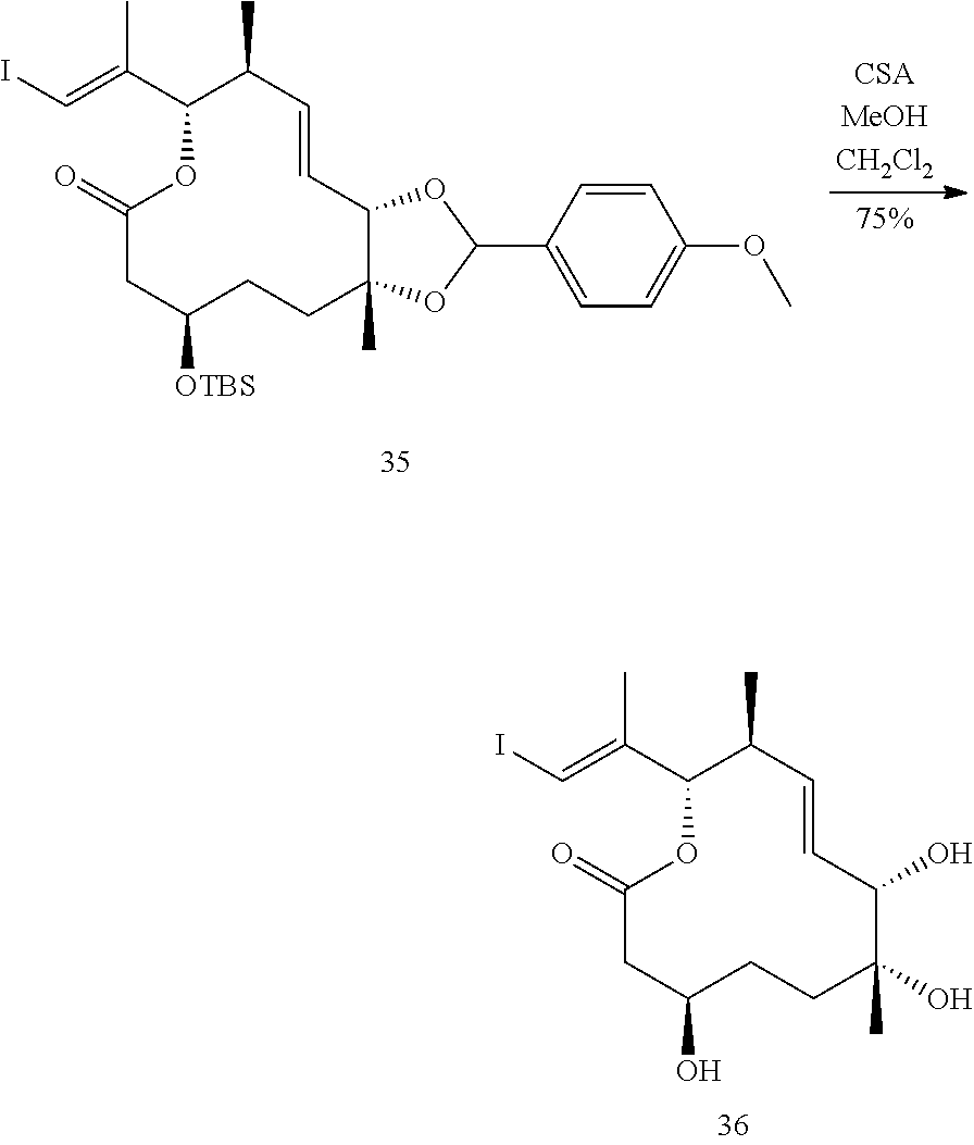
C1C([OTBS])CCC2(C)C(OC(C3=CC=C(OC)C=C3)O2)C=CC(C)C(C(C)=CI)OC1=O.C1C(O)CCC(C)(O)C(O)C=CC(C)C(C(C)=CI)OC1=O
